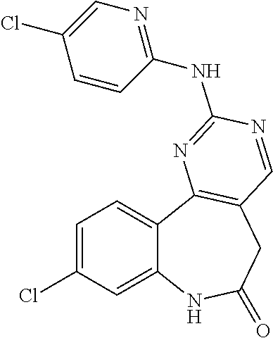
C12=CC(Cl)=CC=C1C1=C(CC(=O)N2)C=NC(NC2=NC=C(Cl)C=C2)=N1
